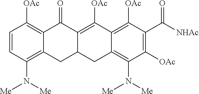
C1=CC(N([Me])[Me])=C2C(=C1[OAc])C(=O)C1=C([OAc])C3=C([OAc])C(C([NHAc])=O)=C([OAc])C(N([Me])[Me])=C3CC1C2
